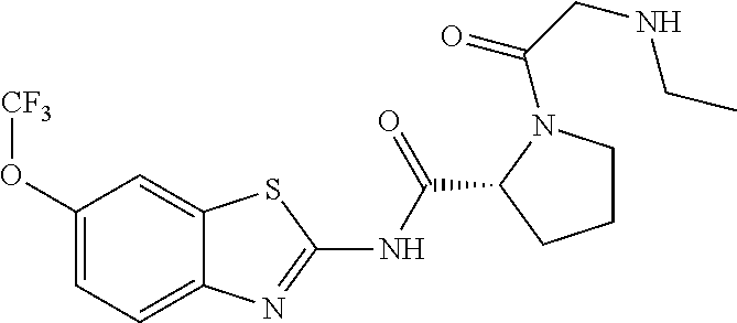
C12=CC(O[CF3])=CC=C1N=C(NC(C1CCCN1C(CNCC)=O)=O)S2
